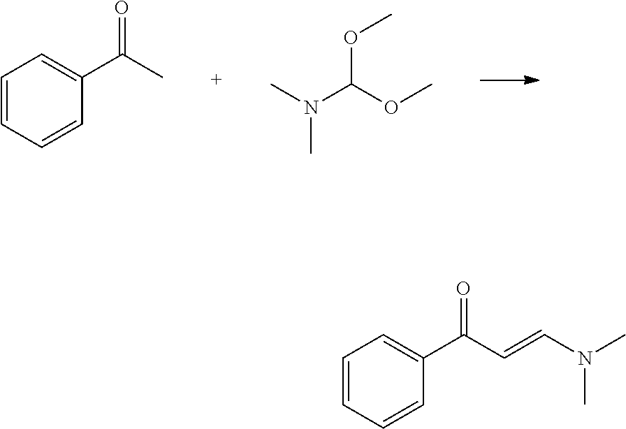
C1=CC=CC(C(C)=O)=C1.O(C(OC)N(C)C)C.C1=CC=CC(C(C=CN(C)C)=O)=C1
